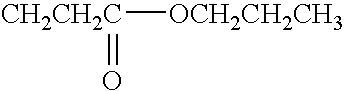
[OCH2CH2CH3][CH2CH2C]=O
